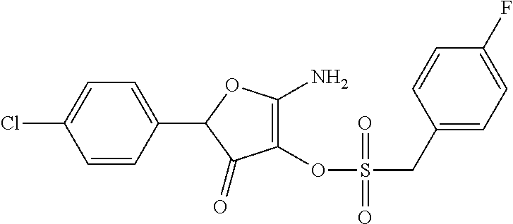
C1(=O)C(OS(CC2=CC=C(F)C=C2)(=O)=O)=C(N)OC1C1=CC=C(Cl)C=C1
